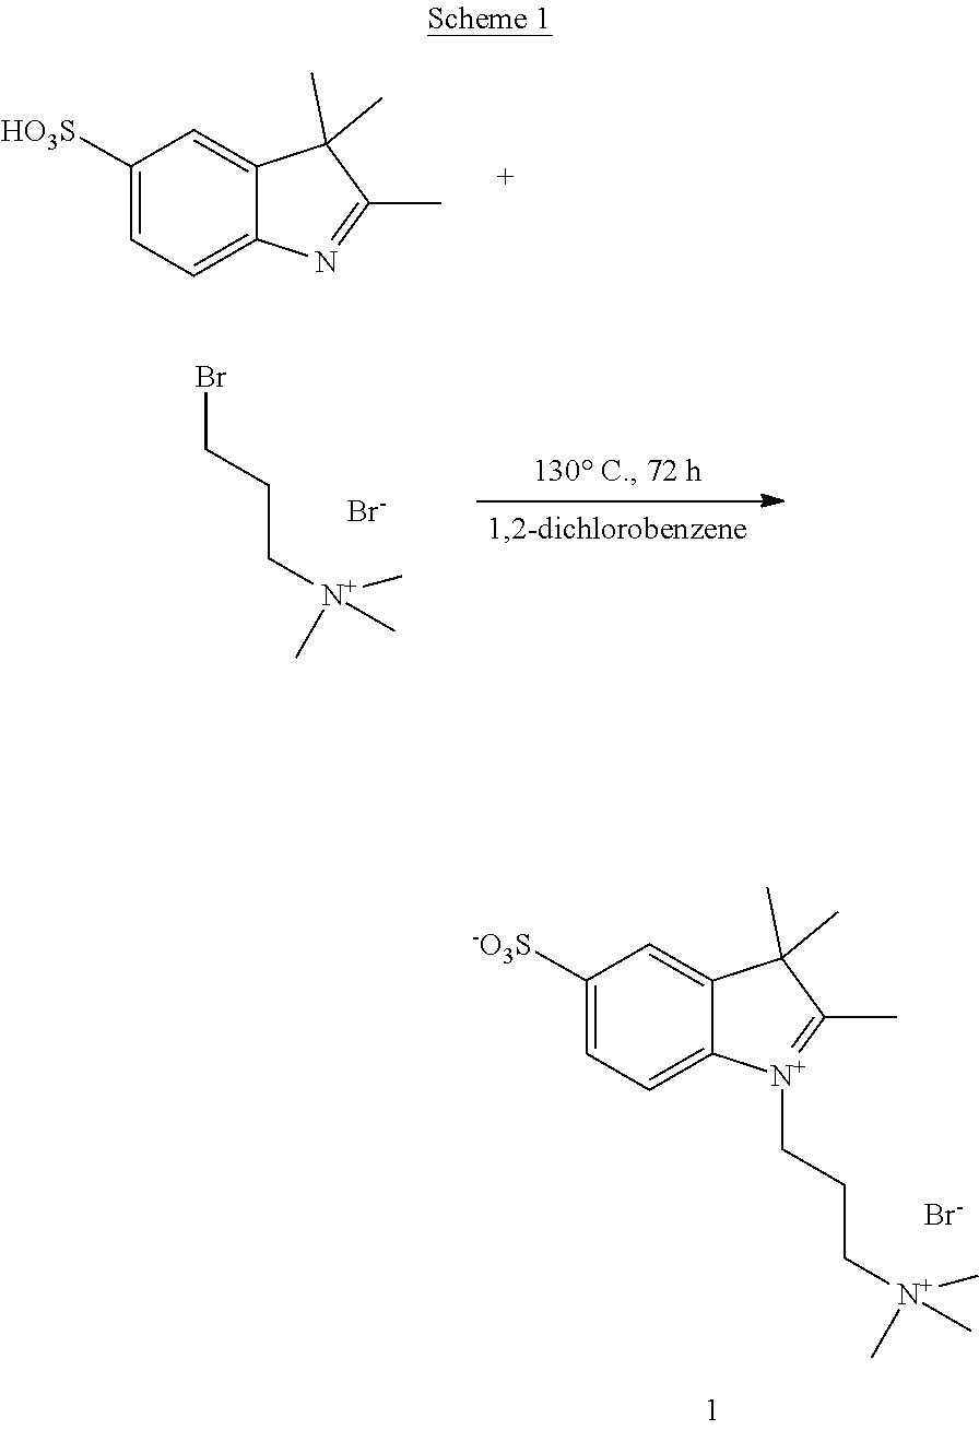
C1=C([HO3S])C=C2C(=C1)N=C(C)C2(C)C.BrCCC[N+](C)(C)C.[Br-].C1=C([-O3S])C=C2C(=C1)[N+](CCC[N+](C)(C)C)=C(C)C2(C)C.[Br-]
